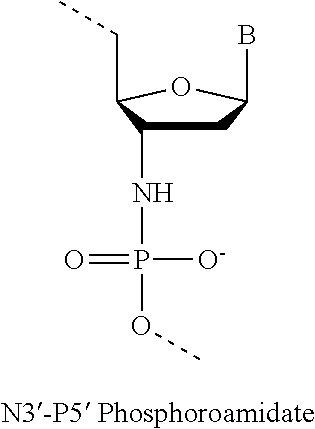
C(C)C1C(NP(OC)([O-])=O)CC(B)O1
